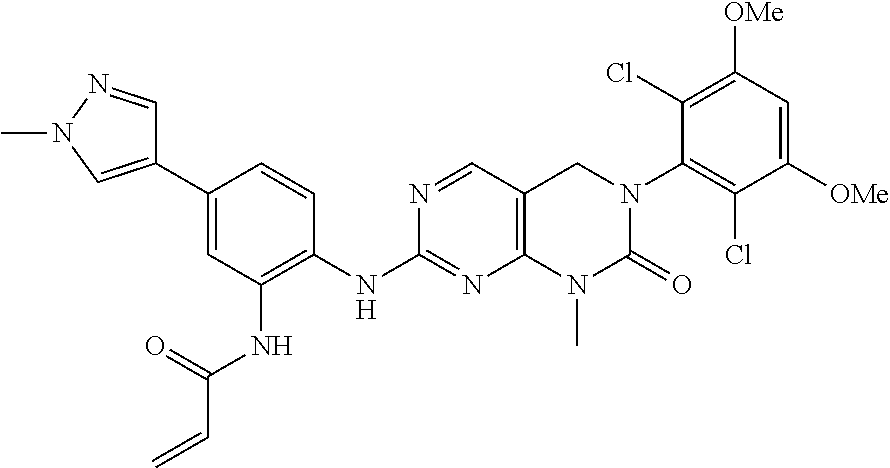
C1(NC2=C(NC(=O)C=C)C=C(C3=CN(C)N=C3)C=C2)=NC2=C(C=N1)CN(C1=C(Cl)C([OMe])=CC([OMe])=C1Cl)C(=O)N2C
